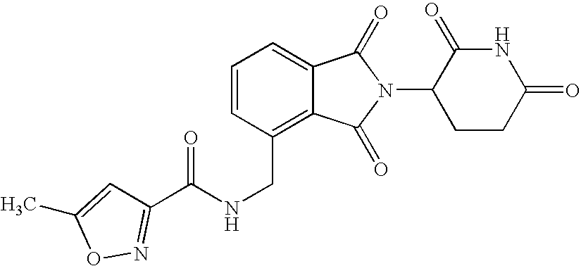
C(C1=C2C(=CC=C1)C(=O)N(C1CCC(=O)NC1=O)C2=O)NC(C1=NOC(C)=C1)=O
